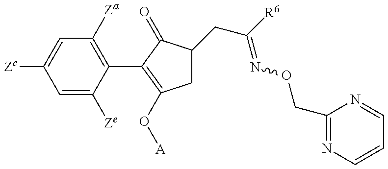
C1=C([Ze])C(C2=C(O[A])CC(CC([R6])=NOCC3=NC=CC=N3)C2=O)=C([Za])C=C1[Zc]
